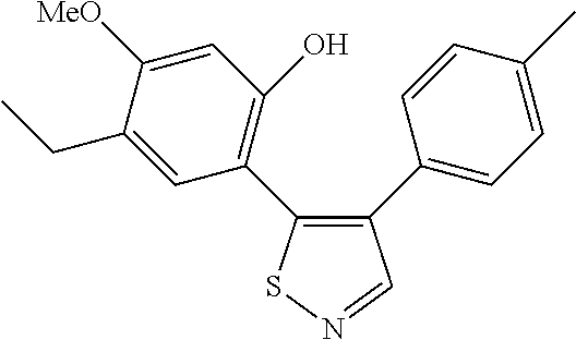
C1(CC)=CC(C2=C(C3=CC=C(C)C=C3)C=NS2)=C(O)C=C1[MeO]
